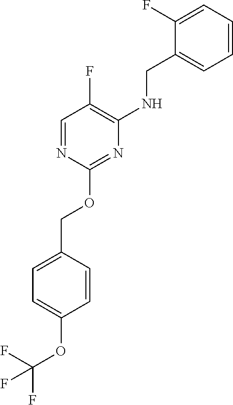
C1=C(COC2=NC(NCC3=CC=CC=C3F)=C(F)C=N2)C=CC(OC(F)(F)F)=C1
